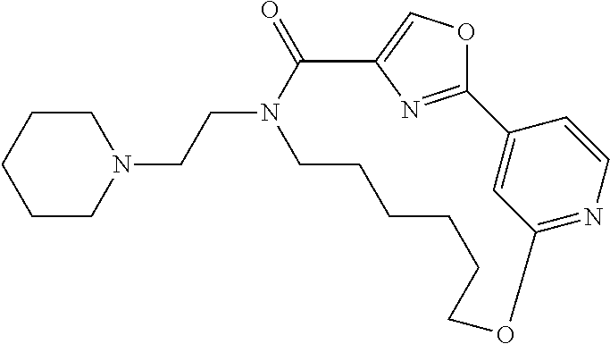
C12=CC(=NC=C1)OCCCCCCN(CCN1CCCCC1)C(=O)C1=COC2=N1
